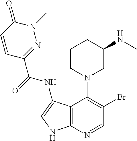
C1CN(C2=C(Br)C=NC3=C2C(NC(=O)C2=NN(C)C(=O)C=C2)=CN3)CC(NC)C1
